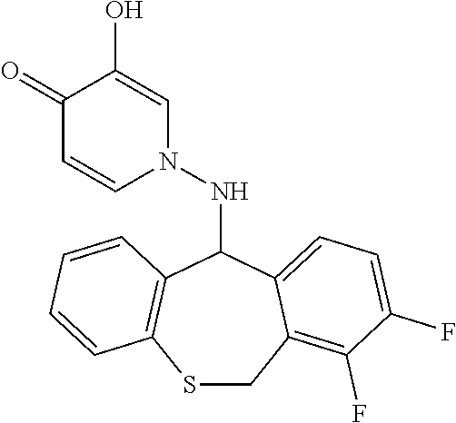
C1(=O)C=CN(NC2C3=C(SCC4=C(F)C(F)=CC=C24)C=CC=C3)C=C1O
